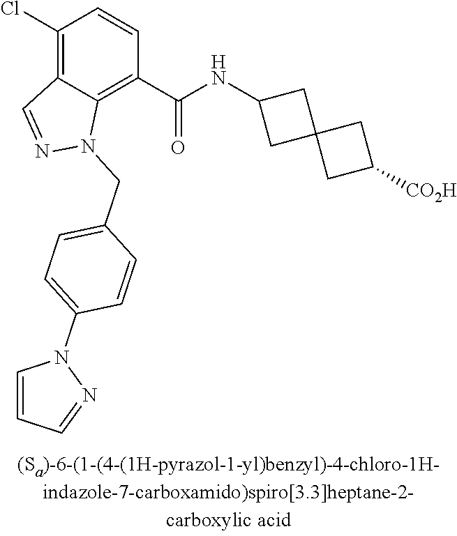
C1(Cl)=C2C(=C(C(NC3CC4(C3)CC([CO2H])C4)=O)C=C1)N(CC1=CC=C(N3C=CC=N3)C=C1)N=C2
